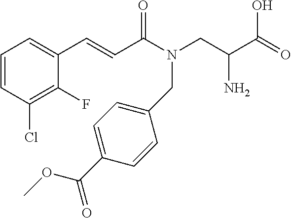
C1=CC(Cl)=C(F)C(C=CC(N(CC(C(=O)O)N)CC2=CC=C(C(OC)=O)C=C2)=O)=C1
